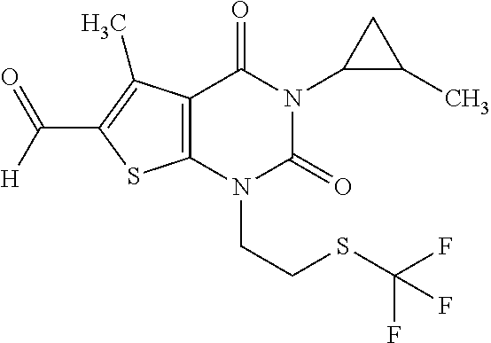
C12=C(N(CCSC(F)(F)F)C(=O)N(C3C(C)C3)C1=O)SC(C([H])=O)=C2C
